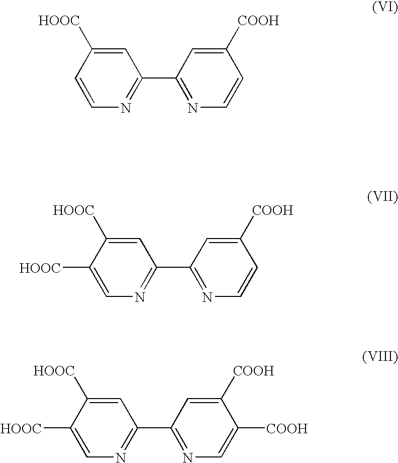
C1=C([HOOC])C=CN=C1C1=NC=CC([COOH])=C1.C1=C([HOOC])C([HOOC])=CN=C1C1=NC=CC([COOH])=C1.C1=C([HOOC])C([HOOC])=CN=C1C1=NC=C([COOH])C([COOH])=C1
